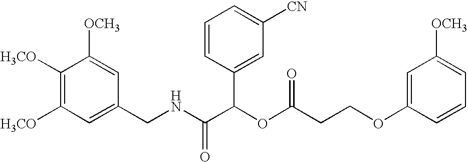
C1=C(CNC(C(OC(CCOC2=CC([OCH3])=CC=C2)=O)C2=CC([CN])=CC=C2)=O)C=C([OCH3])C([H3CO])=C1[H3CO]
